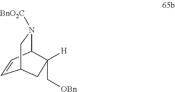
C1=CC2N([BnO2C])CC1CC2([H])C[OBn]
